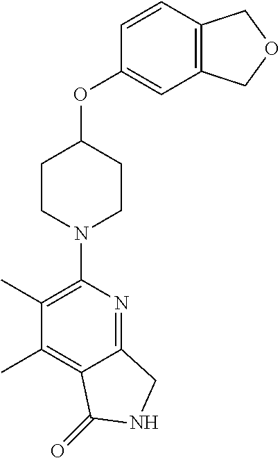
C1(C)=C(N2CCC(OC3=CC4=C(C=C3)COC4)CC2)N=C2C(=C1C)C(=O)NC2
